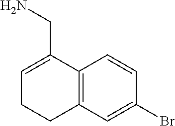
C12=C(C=C(Br)C=C1)CCC=C2CN
